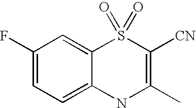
C12=CC=C(F)C=C1S(=O)(=O)C([CN])=C(C)N2
